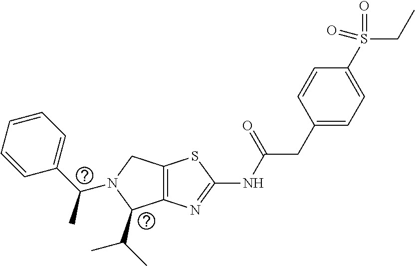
C12=C(N=C(NC(CC3=CC=C(S(CC)(=O)=O)C=C3)=O)S1)C(C(C)C)N(C(C1=CC=CC=C1)C)C2
